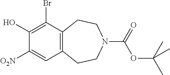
C12=C(CCN(C(=O)OC(C)(C)C)CC1)C=C([O2N])C(O)=C2Br
